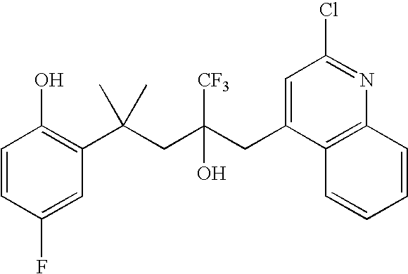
C1=CC(F)=CC(C(CC(CC2=CC(Cl)=NC3=C2C=CC=C3)([CF3])O)(C)C)=C1O
